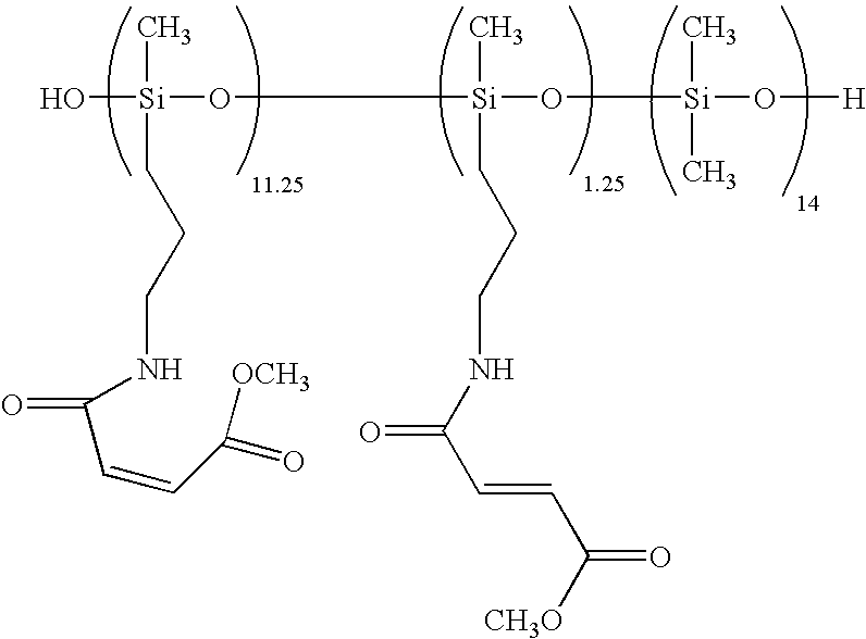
O[Si](O[Si](O[Si](O[H])(C)C)(C)CCCNC(C=CC(=O)[CH3O])=O)(C)CCCNC(C=CC([OCH3])=O)=O
